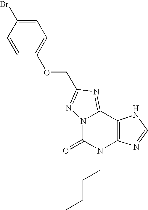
N12C(=NC(COC3=CC=C(Br)C=C3)=N1)C1=C(N(CCCC)C2=O)N=CN1
